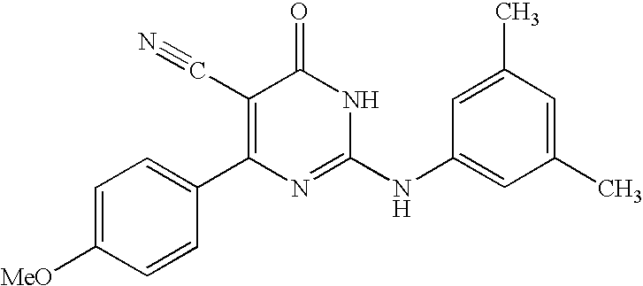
C1=CC(C2=C(C#N)C(=O)NC(NC3=CC(C)=CC(C)=C3)=N2)=CC=C1[MeO]
